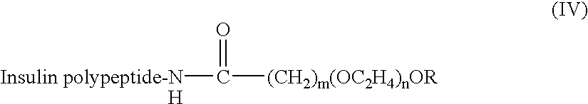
[Insulin polypeptide-NH]C([(CH2)m(OC2H4)nOR])=O
